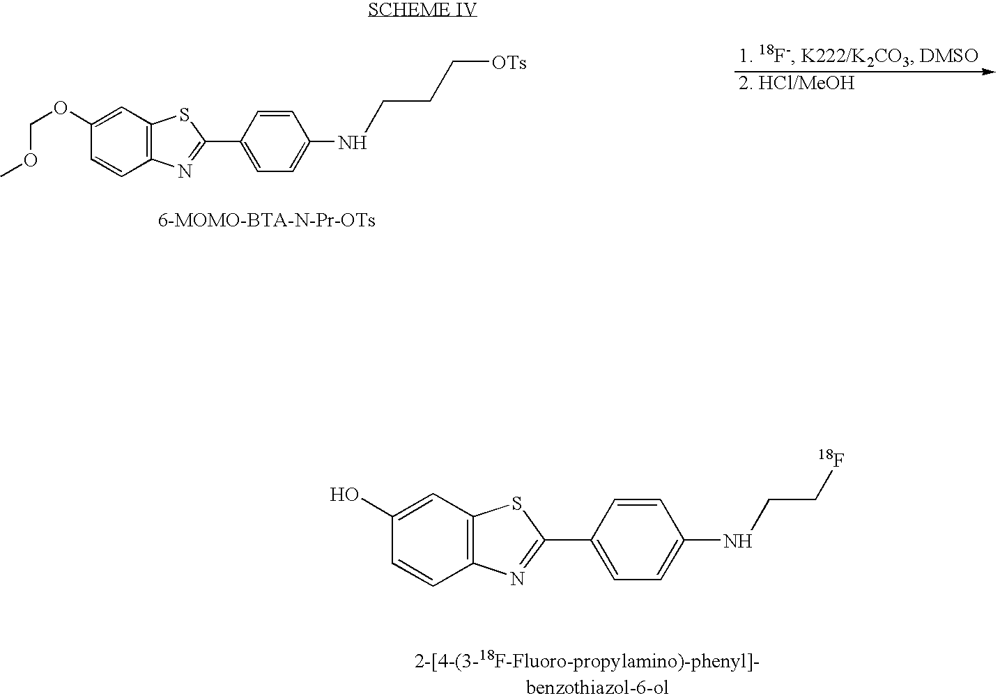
C1(O)=CC2=C(C=C1)N=C(C1=CC=C(NCC[18F])C=C1)S2.C1(OCOC)=CC2=C(C=C1)N=C(C1=CC=C(NCCC[OTs])C=C1)S2
